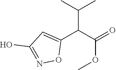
C1(C(C(=O)OC)C(C)C)=CC(O)=NO1
